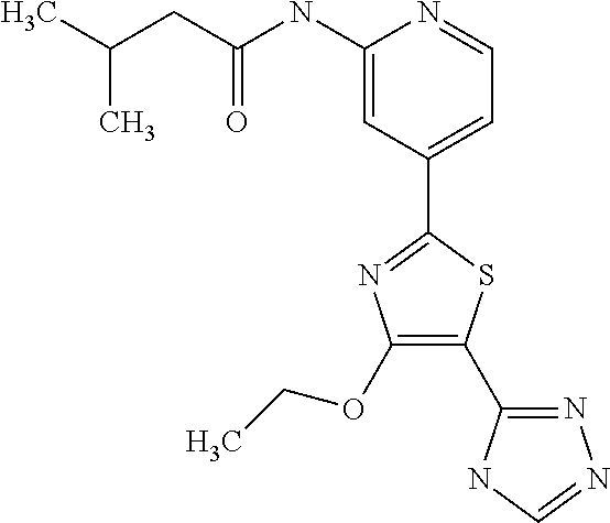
C1=C(C2=NC(OCC)=C(C3=NN=CN3)S2)C=C(NC(CC(C)C)=O)N=C1
